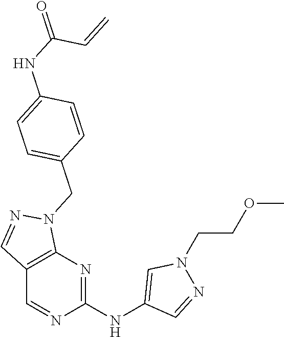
C12=C(N=C(NC3=CN(CCOC)N=C3)N=C1)N(CC1=CC=C(NC(=O)C=C)C=C1)N=C2
